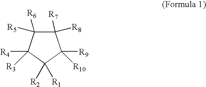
C1([R8])([R7])C([R6])([R5])C([R4])([R3])C([R2])([R1])C1([R9])[R10]
